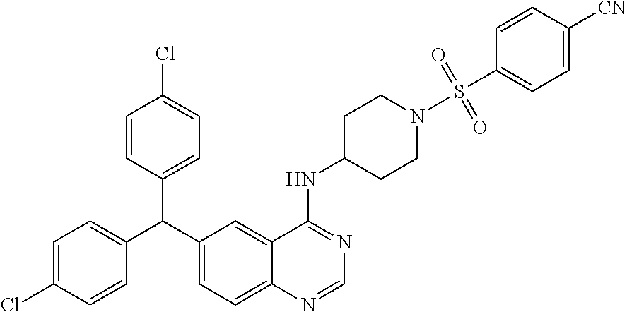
C1=C(Cl)C=CC(C(C2=CC=C3C(=C2)C(NC2CCN(S(C4=CC=C([CN])C=C4)(=O)=O)CC2)=NC=N3)C2=CC=C(Cl)C=C2)=C1
